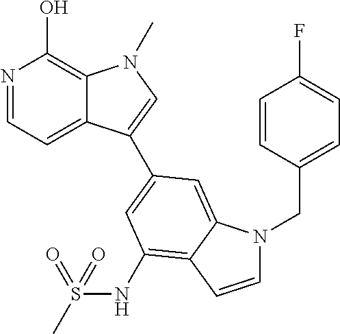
N1=CC=C2C(=C1O)N(C)C=C2C1=CC(NS(C)(=O)=O)=C2C(=C1)N(CC1=CC=C(F)C=C1)C=C2
